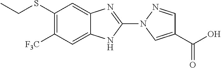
S(C1=C([F3C])C=C2C(=C1)N=C(N1C=C(C(=O)O)C=N1)N2)CC
